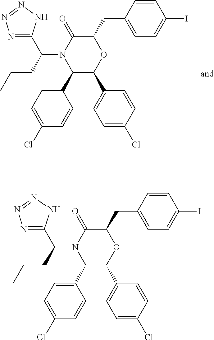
C1(C2=CC=C(Cl)C=C2)C(C2=CC=C(Cl)C=C2)OC(CC2=CC=C(I)C=C2)C(=O)N1C(CCC)C1=NN=NN1.C1(C2=CC=C(Cl)C=C2)C(C2=CC=C(Cl)C=C2)OC(CC2=CC=C(I)C=C2)C(=O)N1C(CCC)C1=NN=NN1
